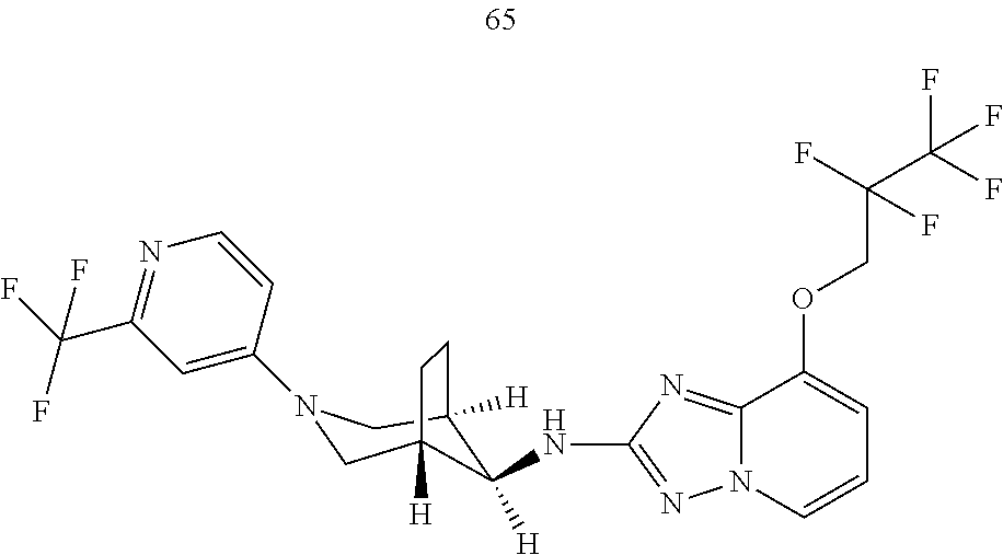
C12([H])CN(C3=CC(C(F)(F)F)=NC=C3)CC([H])(CC1)C2([H])NC1=NN2C(=N1)C(OCC(F)(F)C(F)(F)F)=CC=C2
